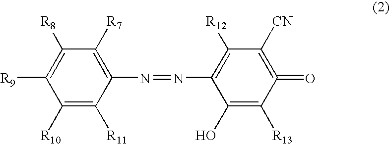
C1([R10])=C([R11])C(N=NC2=C([R12])C([CN])=C(=O)C([R13])=C2O)=C([R7])C([R8])=C1[R9]
